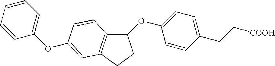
C1(OC2=CC=C(CC[COOH])C=C2)C2=C(CC1)C=C(OC1=CC=CC=C1)C=C2
